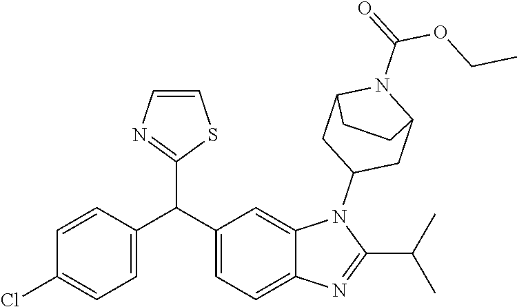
C1(C(C2=CC=C3C(=C2)N(C2CC4N(C(=O)OCC)C(C2)CC4)C(C(C)C)=N3)C2=NC=CS2)=CC=C(Cl)C=C1
